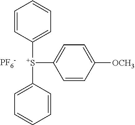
C1=C([S+](C2=CC=CC=C2)C2=CC=C([OCH3])C=C2)C=CC=C1.[PF6-]
